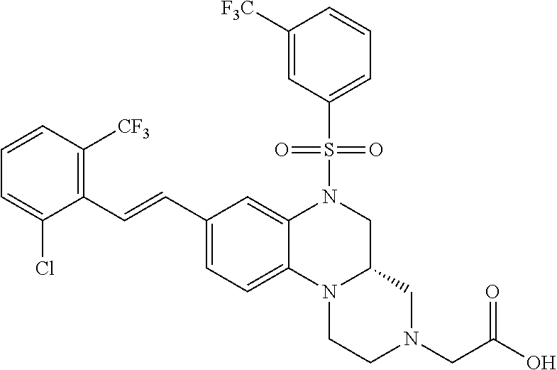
C1([F3C])=CC(S(N2CC3N(C4=CC=C(C=CC5=C([CF3])C=CC=C5Cl)C=C24)CCN(CC(=O)O)C3)(=O)=O)=CC=C1
